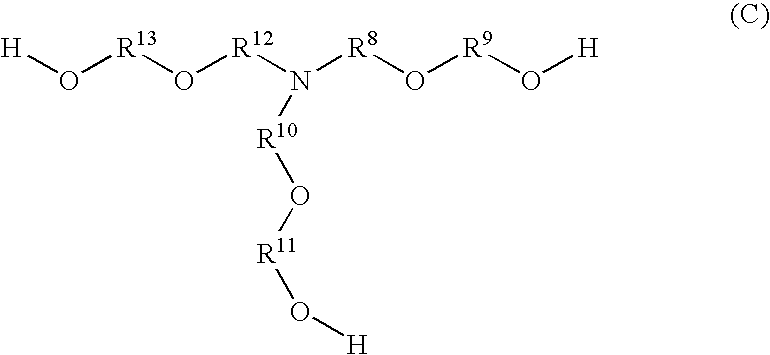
[H]O[R13]O[R12]N([R8]O[R9]O[H])[R10]O[R11]O[H]
